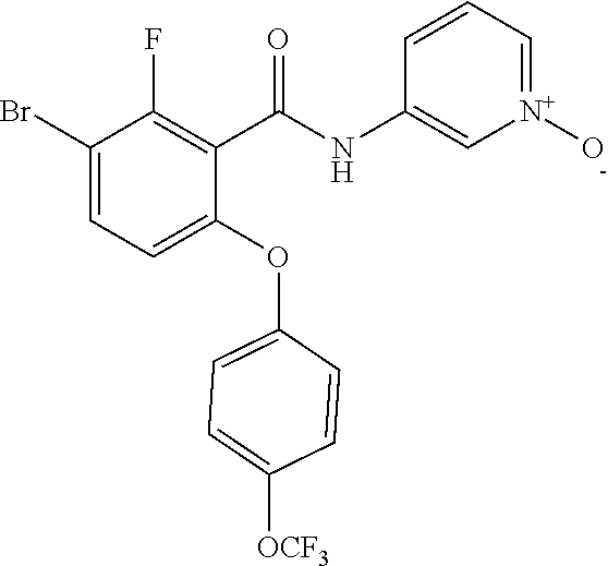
C1(C(NC2=C[N+](O)=CC=C2)=O)=C(F)C(Br)=CC=C1OC1=CC=C([OCF3])C=C1
